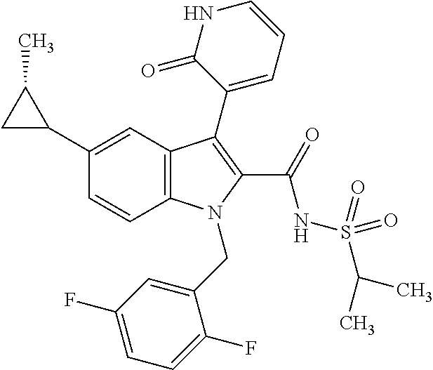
C12=C(C=C(C3C(C)C3)C=C1)C(C1=CC=CNC1=O)=C(C(=O)NS(C(C)C)(=O)=O)N2CC1=CC(F)=CC=C1F
